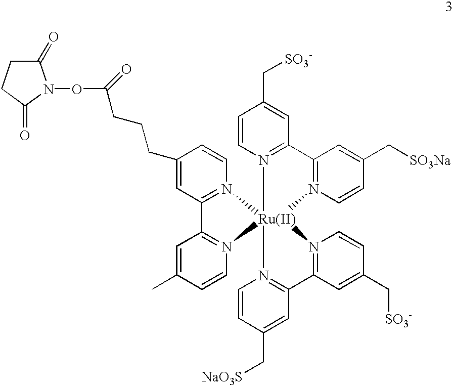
C1(CCCC(ON2C(=O)CCC2=O)=O)=CC2=N(C=C1)[Ru]13(N4=C2C=C(C)C=C4)(N2=C(C=C(C[SO3Na])C=C2)C2=N1C=CC(C[SO3-])=C2)N1=C(C=C(C[SO3-])C=C1)C1=N3C=CC(C[NaO3S])=C1
